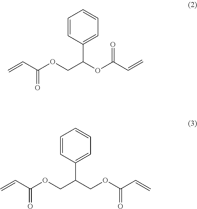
C1=CC(C(OC(C=C)=O)COC(C=C)=O)=CC=C1.C1=CC(C(COC(C=C)=O)COC(C=C)=O)=CC=C1
